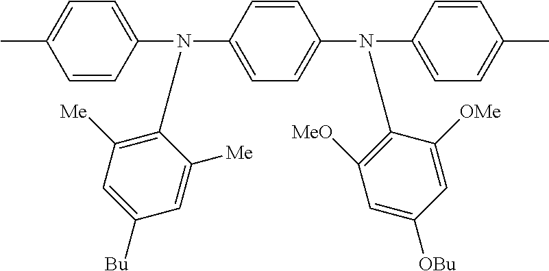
C1=C(N(C2=CC=C(N(C3=CC=C(C)C=C3)C3=C([MeO])C=C([OBu])C=C3[OMe])C=C2)C2=C([Me])C=C([Bu])C=C2[Me])C=CC(C)=C1
